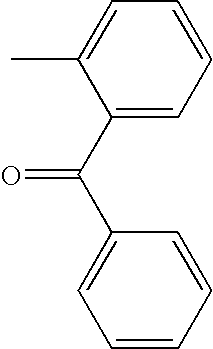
CC1=CC=CC=C1C(C1=CC=CC=C1)=O
